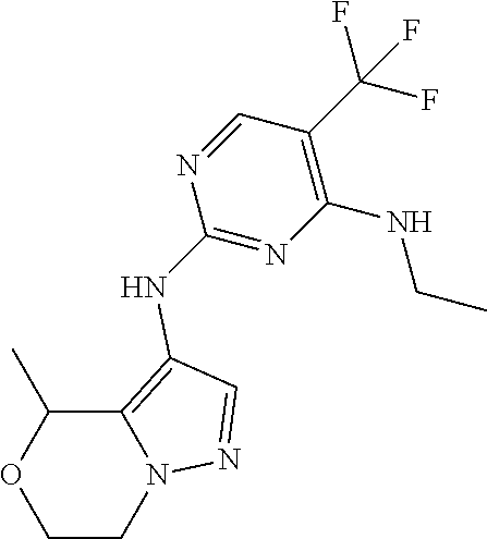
C1CN2C(=C(NC3=NC(NCC)=C(C(F)(F)F)C=N3)C=N2)C(C)O1
